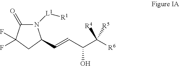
N1([L1][R1])C(=O)C(F)(F)CC1C=CC(C([R6])([R5])[R4])O
